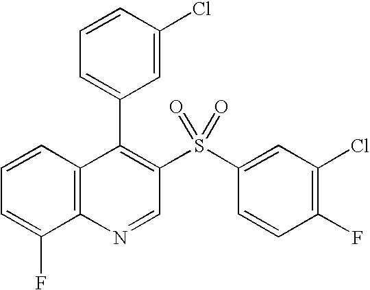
C12=C(C=CC=C1F)C(C1=CC=CC(Cl)=C1)=C(S(C1=CC(Cl)=C(F)C=C1)(=O)=O)C=N2
